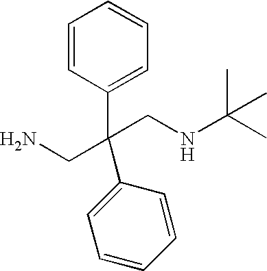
C1=CC(C(CN)(CNC(C)(C)C)C2=CC=CC=C2)=CC=C1
